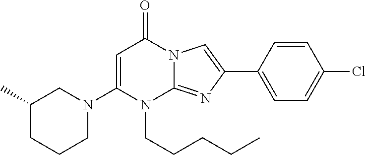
C1C(C)CCCN1C1=CC(=O)N2C(=NC(C3=CC=C(Cl)C=C3)=C2)N1CCCCC
